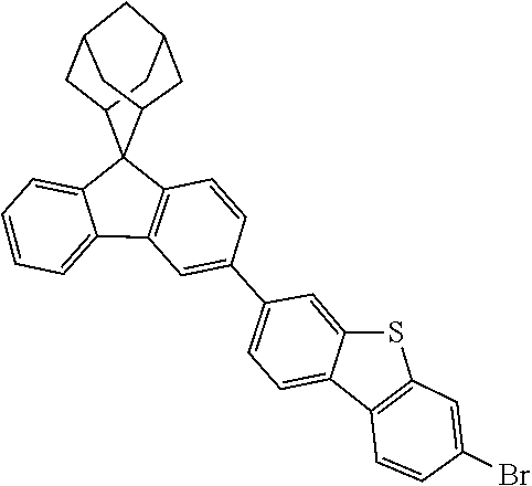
C1=CC(C2=CC=C3C(=C2)SC2=C3C=CC(Br)=C2)=CC2=C1C1(C3=CC=CC=C23)C2CC3CC(CC1C3)C2
